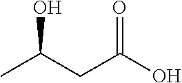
OC(CC(O)=O)C
